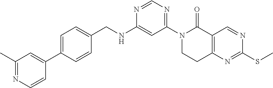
N1=CN=C(N2CCC3=C(C2=O)C=NC(SC)=N3)C=C1NCC1=CC=C(C2=CC(C)=NC=C2)C=C1
